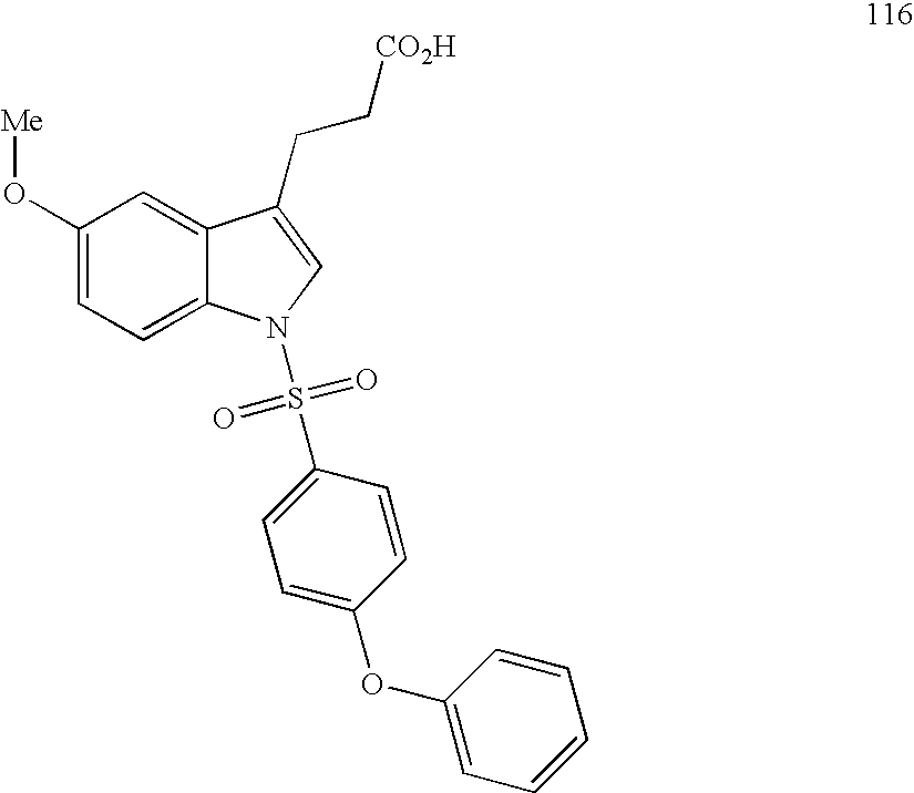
C1(O[Me])=CC=C2C(=C1)C(CC[CO2H])=CN2S(C1=CC=C(OC2=CC=CC=C2)C=C1)(=O)=O
